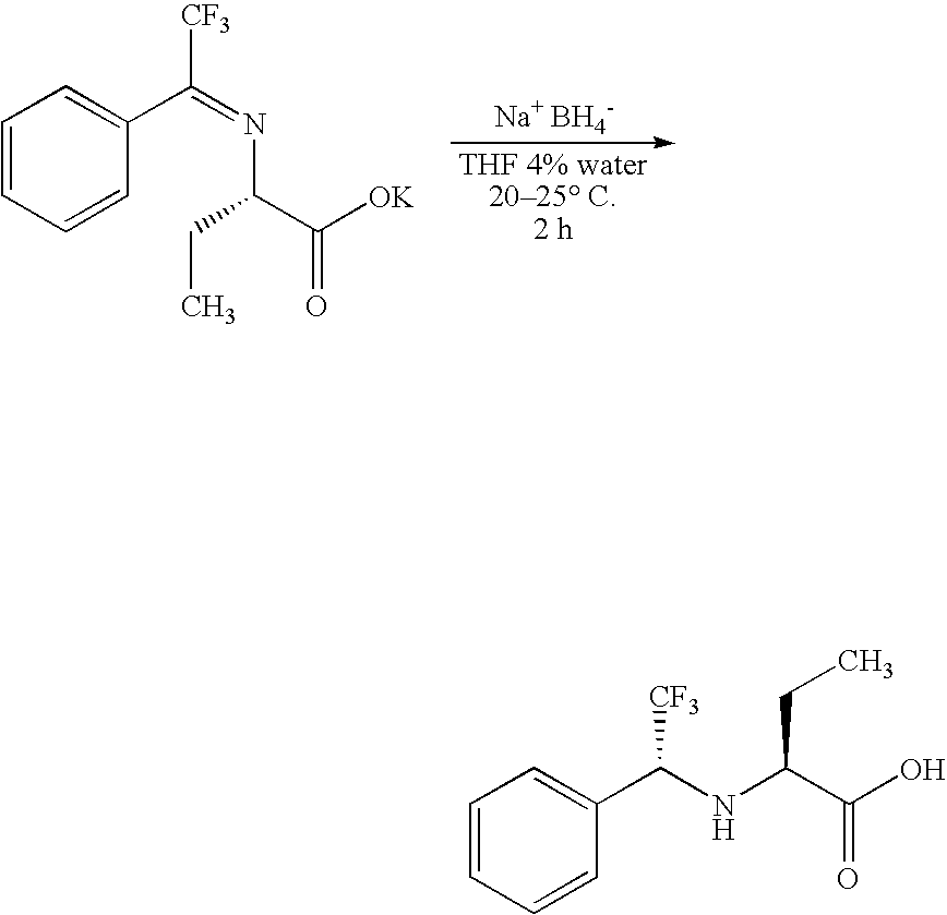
C1=CC=CC(C(=NC(CC)C([OK])=O)[CF3])=C1.[Na+ BH4-].C1=CC=CC(C(NC(C(O)=O)CC)[CF3])=C1
